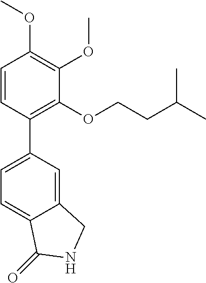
C12=CC(C3=C(OCCC(C)C)C(OC)=C(OC)C=C3)=CC=C1C(=O)NC2
